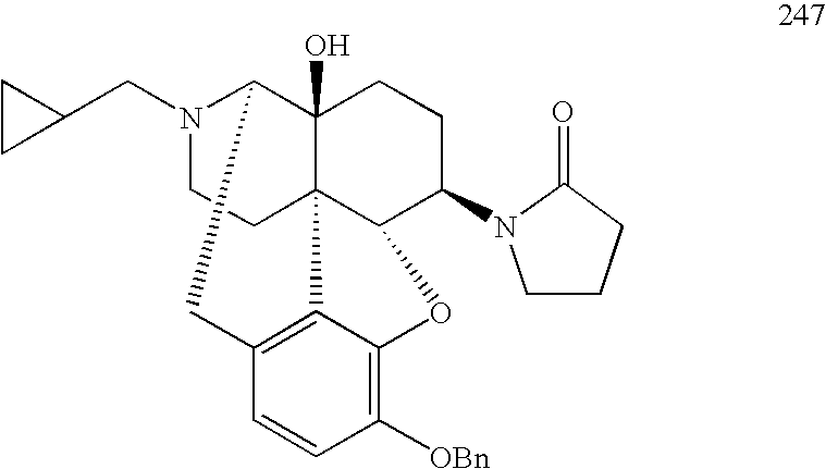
N1(CC2CC2)CCC23C4(O)C1CC1=C2C(=C([OBn])C=C1)OC3C(N1CCCC1=O)CC4
